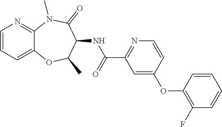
C12=CC=CN=C1N(C)C(=O)C(NC(C1=NC=CC(OC3=C(F)C=CC=C3)=C1)=O)C(C)O2
